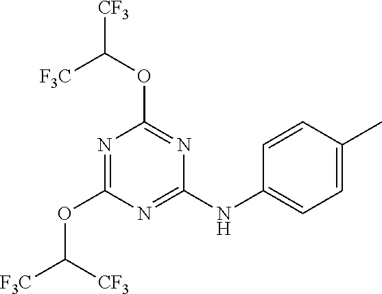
N1=C(NC2=CC=C(C)C=C2)N=C(OC([CF3])[F3C])N=C1OC([F3C])[CF3]
